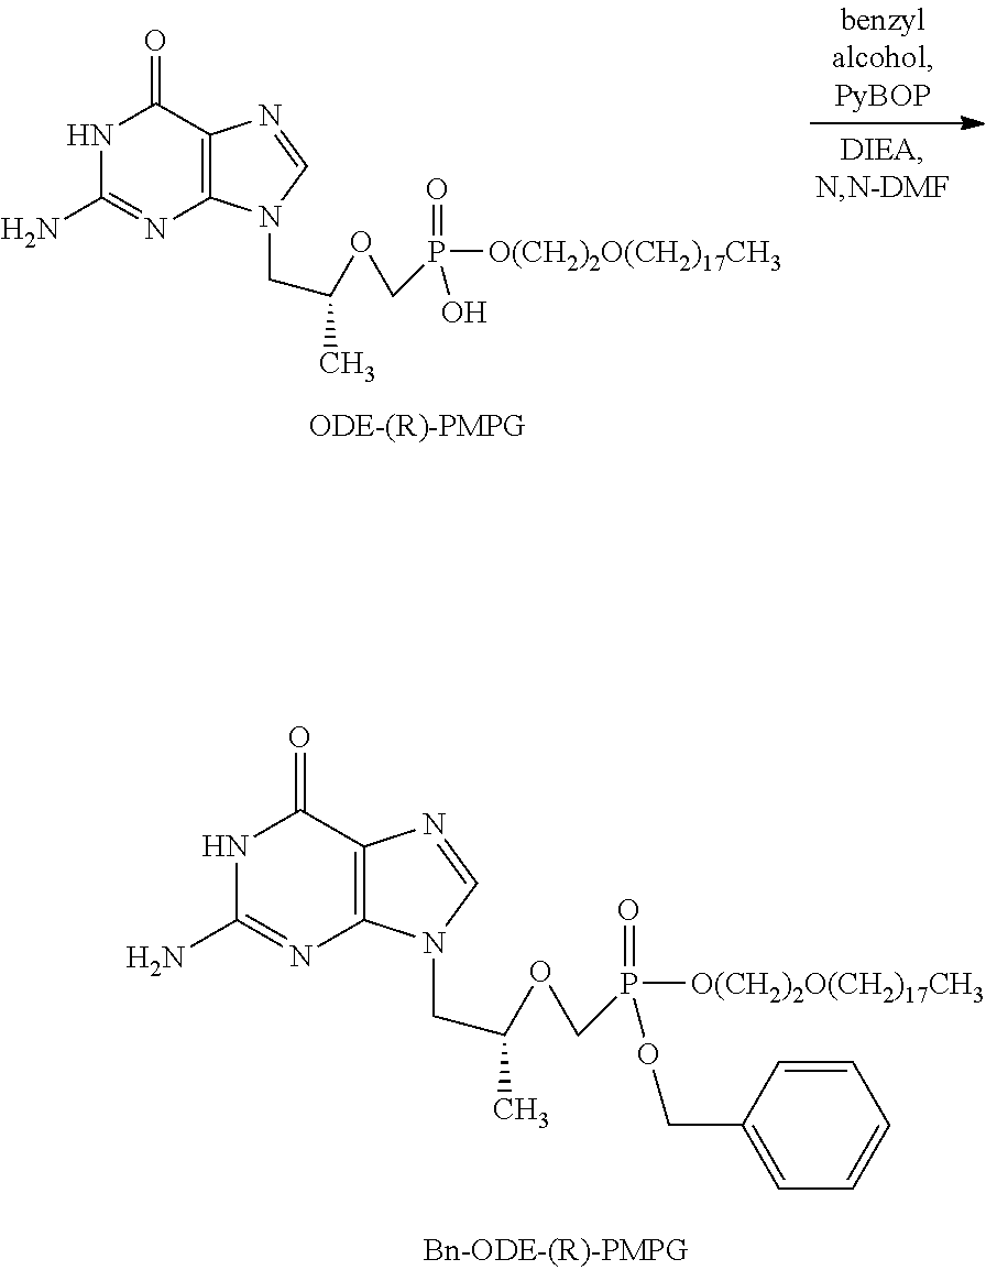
N1C(N)=NC2=C(C1=O)N=CN2CC(OCP(=O)(O)[O(CH2)2O(CH2)17CH3])C.N1C(N)=NC2=C(C1=O)N=CN2CC(OCP(=O)(OCC1=CC=CC=C1)[O(CH2)2O(CH2)17CH3])C
